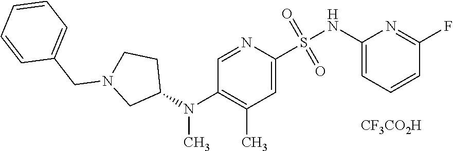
C1(NS(=O)(=O)C2=CC(C)=C(N(C3CCN(CC4=CC=CC=C4)C3)C)C=N2)=CC=CC(F)=N1.[CF3CO2H]
